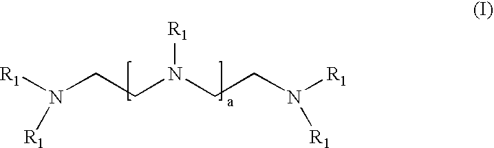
[R1]N(CCN(CCN([R1])[R1])[R1])[R1]
